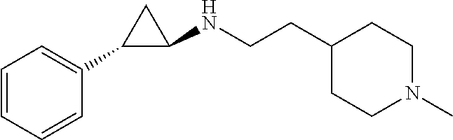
C1(NCCC2CCN(C)CC2)C(C2=CC=CC=C2)C1
